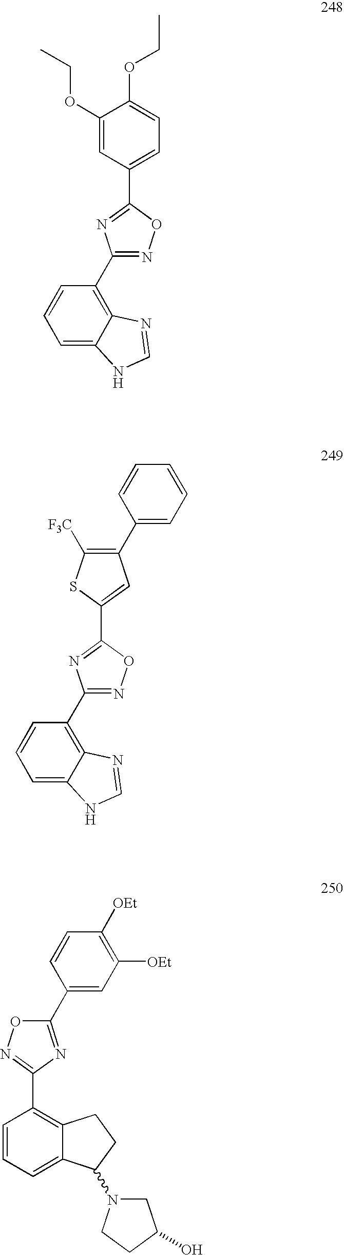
C1(C2=NC(C3=C4C(=CC=C3)NC=N4)=NO2)=CC=C(OCC)C(OCC)=C1.C1(C2=C([F3C])SC(C3=NC(C4=C5C(=CC=C4)NC=N5)=NO3)=C2)=CC=CC=C1.C1=CC=C2C(=C1C1=NOC(C3=CC([OEt])=C([OEt])C=C3)=N1)CCC2N1CC(O)CC1
